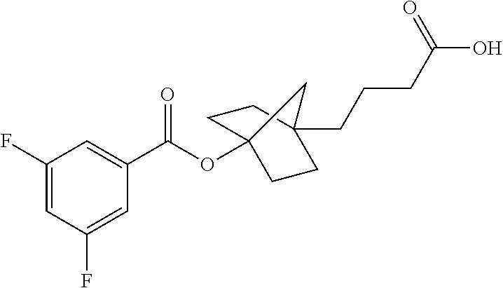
C1(F)=CC(F)=CC(C(OC23CCC(CCCC(O)=O)(CC2)C3)=O)=C1
